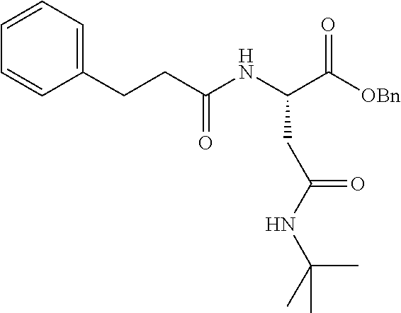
CC(C)(NC(CC(C(=O)[OBn])NC(CCC1=CC=CC=C1)=O)=O)C
